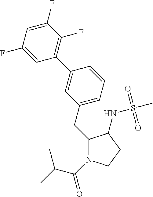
C(C1N(C(C(C)C)=O)CCC1NS(C)(=O)=O)C1=CC=CC(C2=C(F)C(F)=CC(F)=C2)=C1
